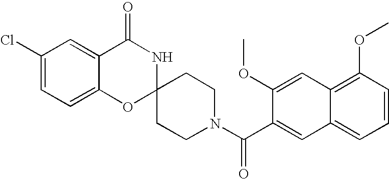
C1(Cl)=CC=C2C(=C1)C(=O)NC1(O2)CCN(C(C2=CC3=CC=CC(OC)=C3C=C2OC)=O)CC1
